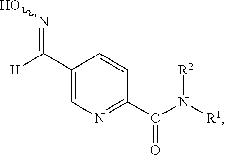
C(C1=CN=C(C(N([R1])[R2])=O)C=C1)([H])=NO
